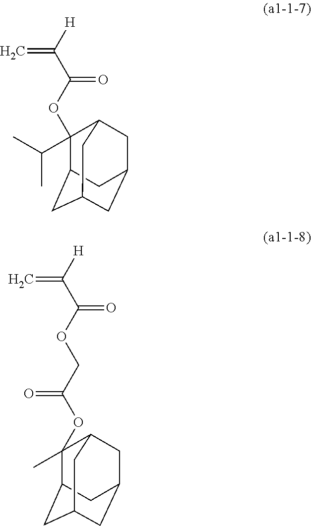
[H]C(C(OC1(C(C)C)C2CC3CC(CC1C3)C2)=O)=C.[H]C(C(OCC(=O)OC1(C)C2CC3CC(CC1C3)C2)=O)=C
